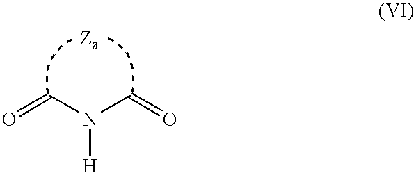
O=CN(C=O)[H].[Za]
